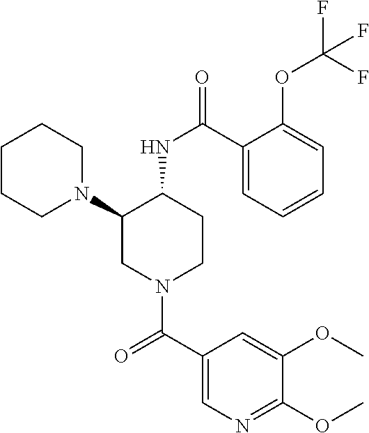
C1CCN(C2CN(C(C3=CN=C(OC)C(OC)=C3)=O)CCC2NC(=O)C2=CC=CC=C2OC(F)(F)F)CC1
